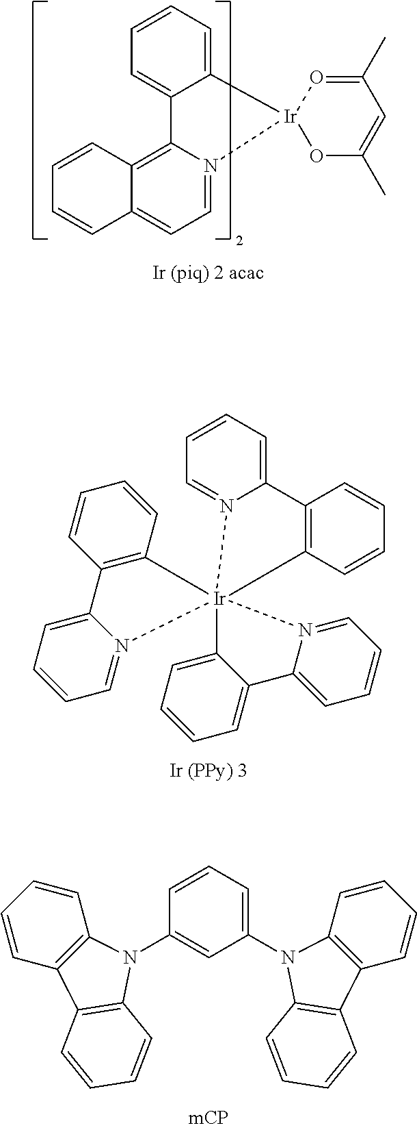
C12=CC=CC=C1[Ir]1(N3=CC=C4C(=C23)C=CC=C4)OC(C)=CC(C)=O1.C1=CC=C(N2C3=C(C=CC=C3)C3=C2C=CC=C3)C=C1N1C2=C(C=CC=C2)C2=C1C=CC=C2.C1=CC=C2N(=C1)[Ir]13(C4=C2C=CC=C4)(N2=CC=CC=C2C2=CC=CC=C12)C1=C(C=CC=C1)C1=CC=CC=N31
